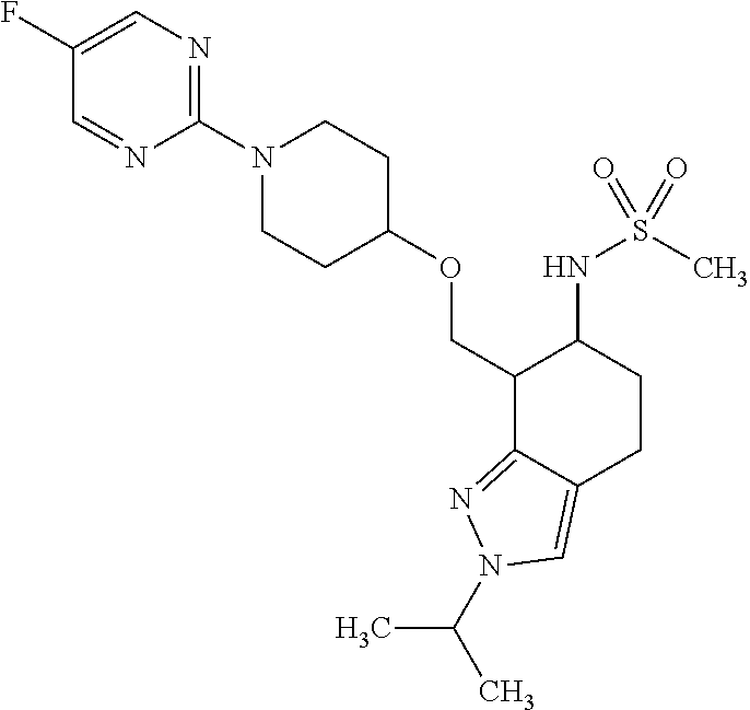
C(C1C2=NN(C(C)C)C=C2CCC1NS(C)(=O)=O)OC1CCN(C2=NC=C(F)C=N2)CC1
